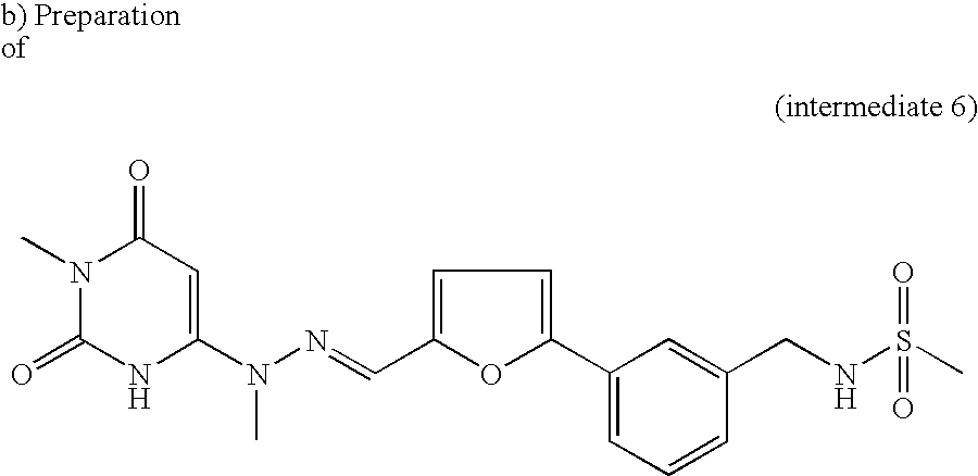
C1(=O)N(C)C(=O)NC(N(N=CC2=CC=C(C3=CC=CC(CNS(C)(=O)=O)=C3)O2)C)=C1
